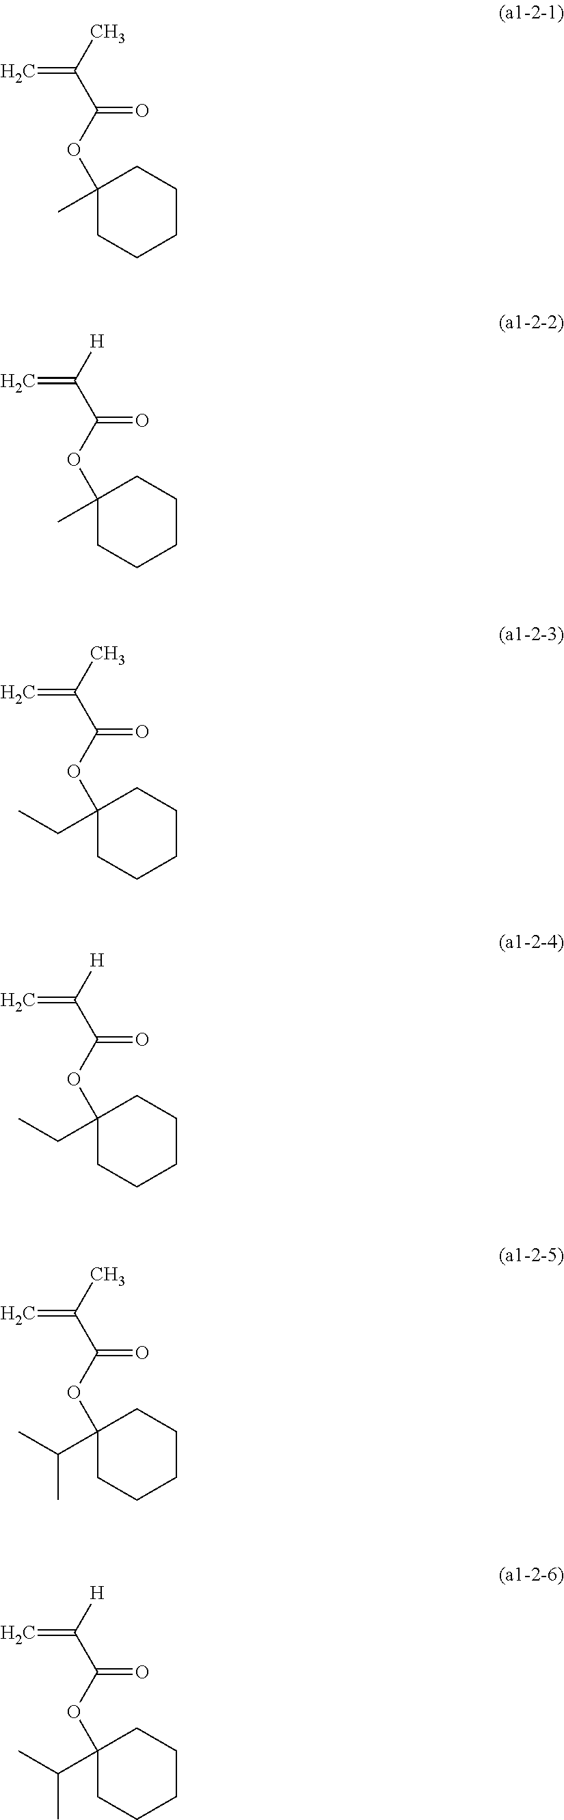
CC(C(OC1(C)CCCCC1)=O)=C.[H]C(C(OC1(C)CCCCC1)=O)=C.CC(C(OC1(CC)CCCCC1)=O)=C.[H]C(C(OC1(CC)CCCCC1)=O)=C.[H]C(C(OC1(C(C)C)CCCCC1)=O)=C.CC(C(OC1(C(C)C)CCCCC1)=O)=C
